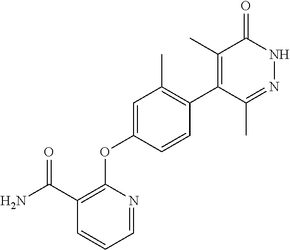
C1=NC(OC2=CC(C)=C(C3=C(C)C(=O)NN=C3C)C=C2)=C(C(N)=O)C=C1
